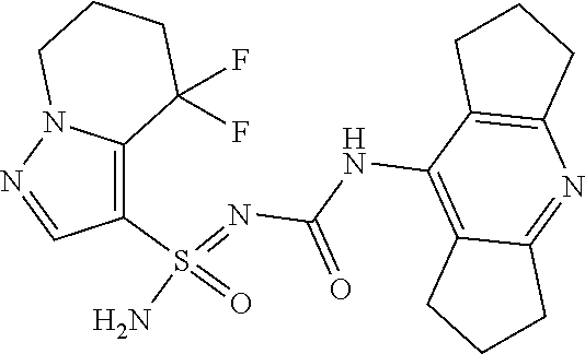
C(NC1=C2C(=NC3=C1CCC3)CCC2)(N=S(N)(=O)C1=C2N(N=C1)CCCC2(F)F)=O
